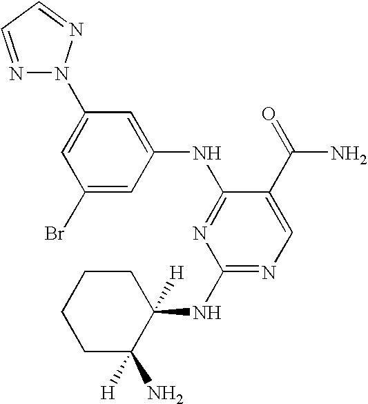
C1(Br)=CC(NC2=NC(NC3([H])CCCCC3(N)[H])=NC=C2C(=O)N)=CC(N2N=CC=N2)=C1
